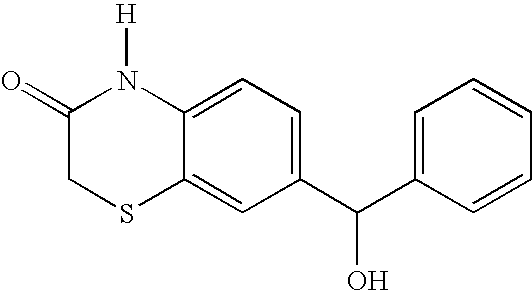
C12=CC(C(C3=CC=CC=C3)O)=CC=C1N([H])C(=O)CS2
